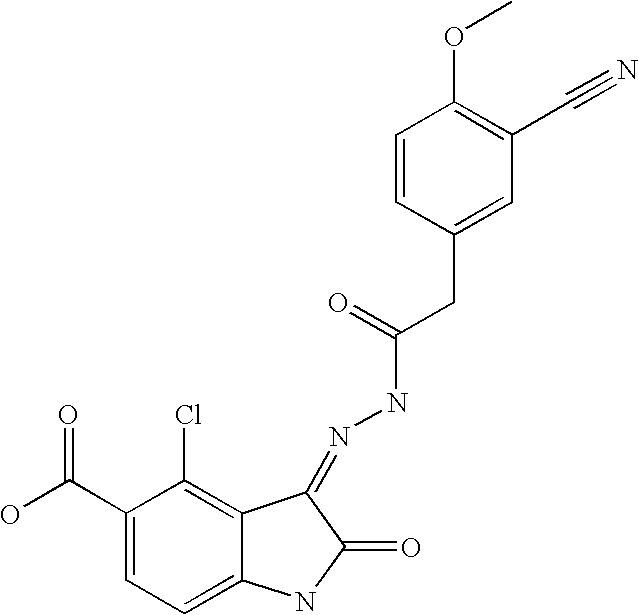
C12=C(Cl)C(C(O)=O)=CC=C1NC(=O)C2=NNC(=O)CC1=CC(C#N)=C(OC)C=C1
